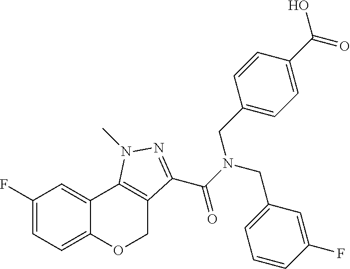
C1(F)=CC=C2C(=C1)C1=C(CO2)C(C(N(CC2=CC=CC(F)=C2)CC2=CC=C(C(O)=O)C=C2)=O)=NN1C
